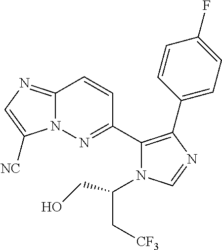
C12=NC=C([NC])N1N=C(C1=C(C3=CC=C(F)C=C3)N=CN1C(C[CF3])CO)C=C2
